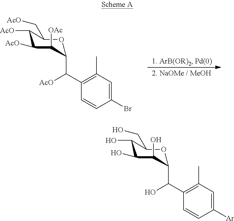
C1([AcO])C([AcO])C([OAc])C(C(C2=C(C)C=C(Br)C=C2)[AcO])OC1C[AcO].C1(O)C(O)C(O)C(C(C2=C(C)C=C([Ar])C=C2)O)OC1CO
